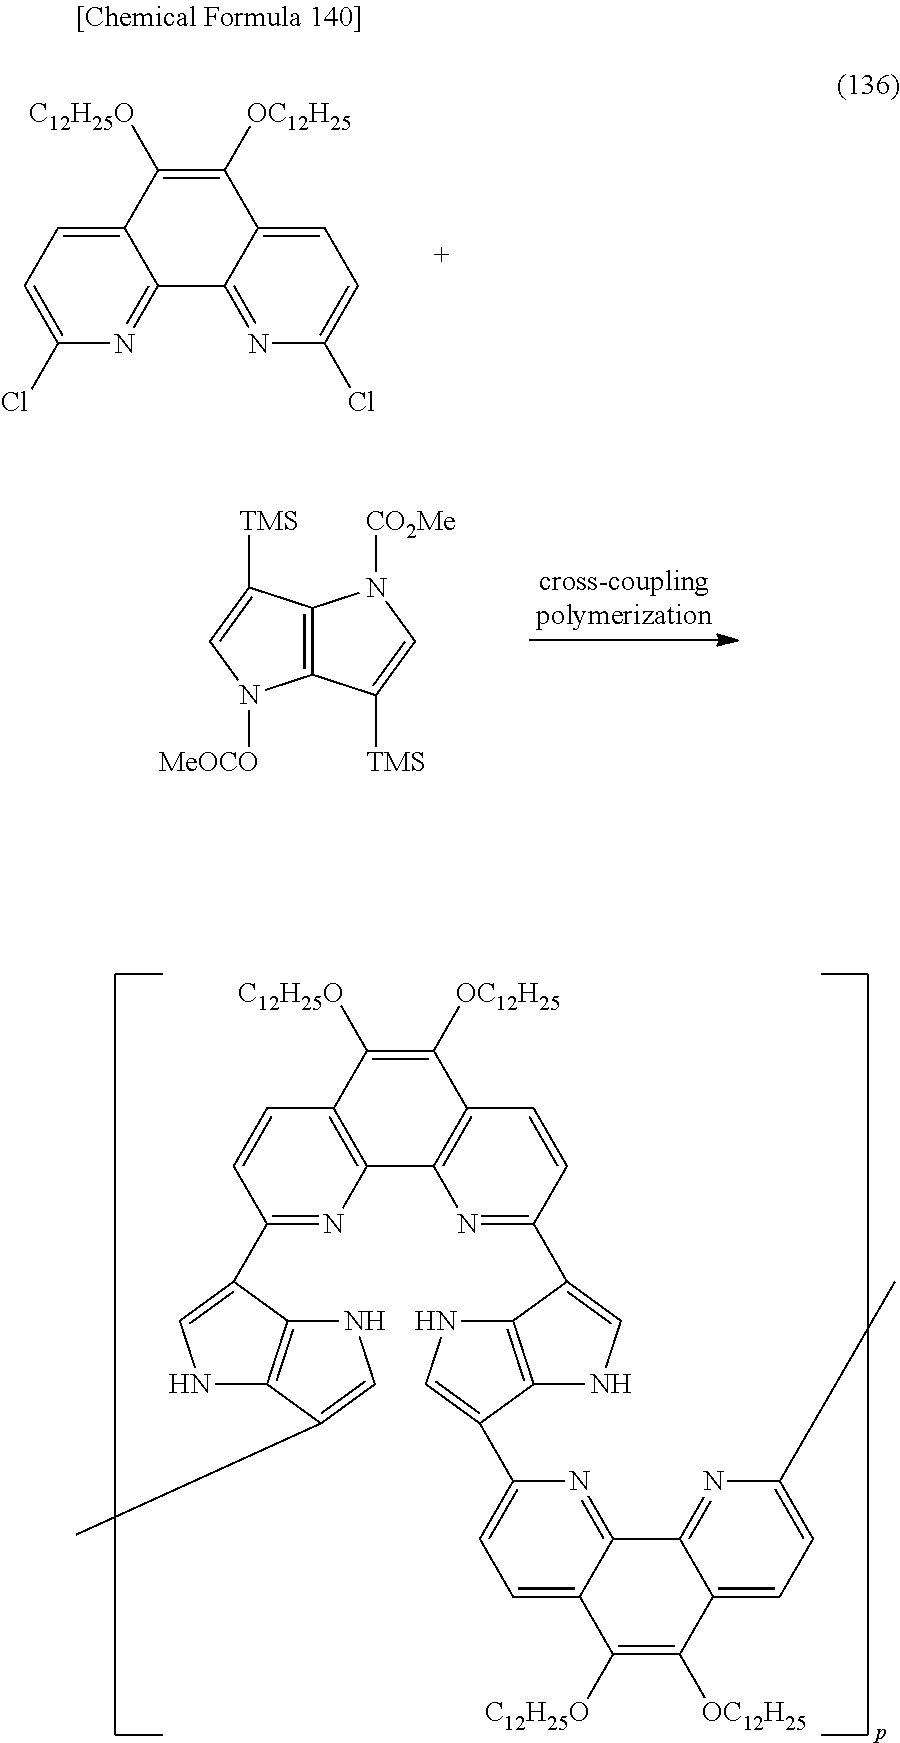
C1([OC12H25])=C([C12H25O])C2=CC=C(Cl)N=C2C2=NC(Cl)=CC=C12.C1([OC12H25])=C([C12H25O])C2=C(C3=C1C=CC(C1=CNC4=C1NC=C4C1=CC=C4C(=N1)C1=NC(C)=CC=C1C([OC12H25])=C4[C12H25O])=N3)N=C(C1=CNC3=C1NC=C3C)C=C2.C12=C(C([TMS])=CN1[MeOCO])N([CO2Me])C=C2[TMS]
